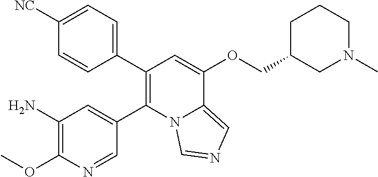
C1([NC])=CC=C(C2=C(C3=CC(N)=C(OC)N=C3)N3C(=CN=C3)C(OCC3CN(C)CCC3)=C2)C=C1
